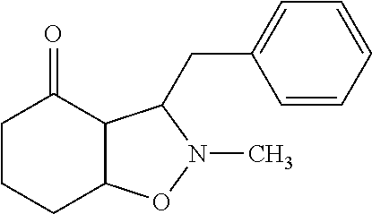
C1CCC2C(C1=O)C(CC1=CC=CC=C1)N(C)O2
